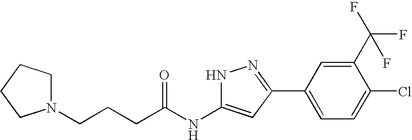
C(CCC(NC1=CC(C2=CC=C(Cl)C(C(F)(F)F)=C2)=NN1)=O)N1CCCC1
